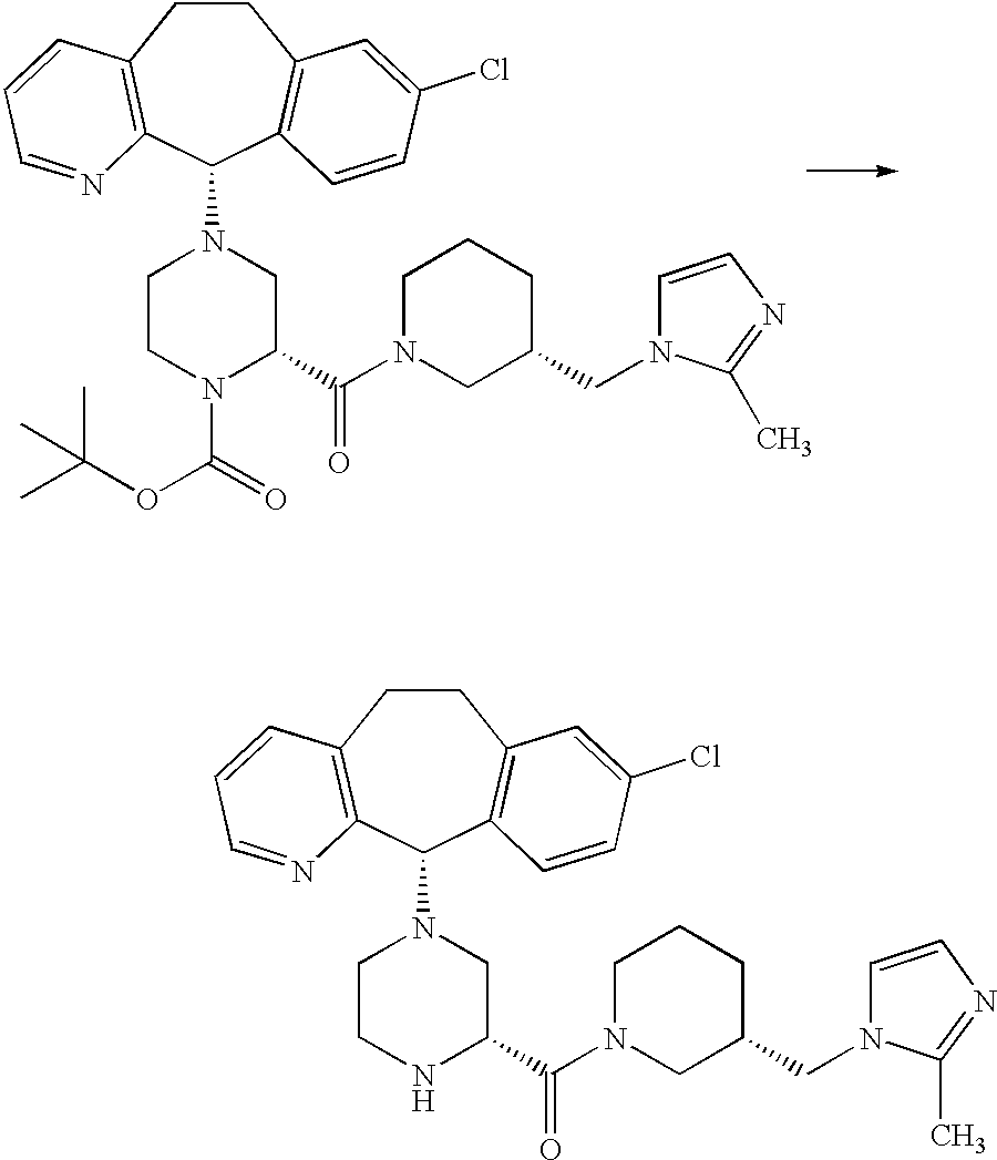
C1CC2=C(C(N3CCN(C(=O)OC(C)(C)C)C(C(N4CC(CN5C=CN=C5C)CCC4)=O)C3)C3=C1C=C(Cl)C=C3)N=CC=C2.C1CC2=C(C(N3CCNC(C(N4CC(CN5C=CN=C5C)CCC4)=O)C3)C3=C1C=C(Cl)C=C3)N=CC=C2
